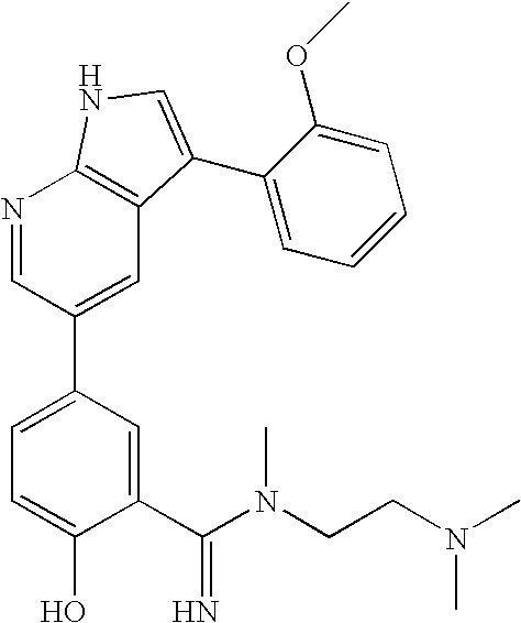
C1(C(N(CCN(C)C)C)=N)=CC(C2=CC3=C(N=C2)NC=C3C2=CC=CC=C2OC)=CC=C1O
